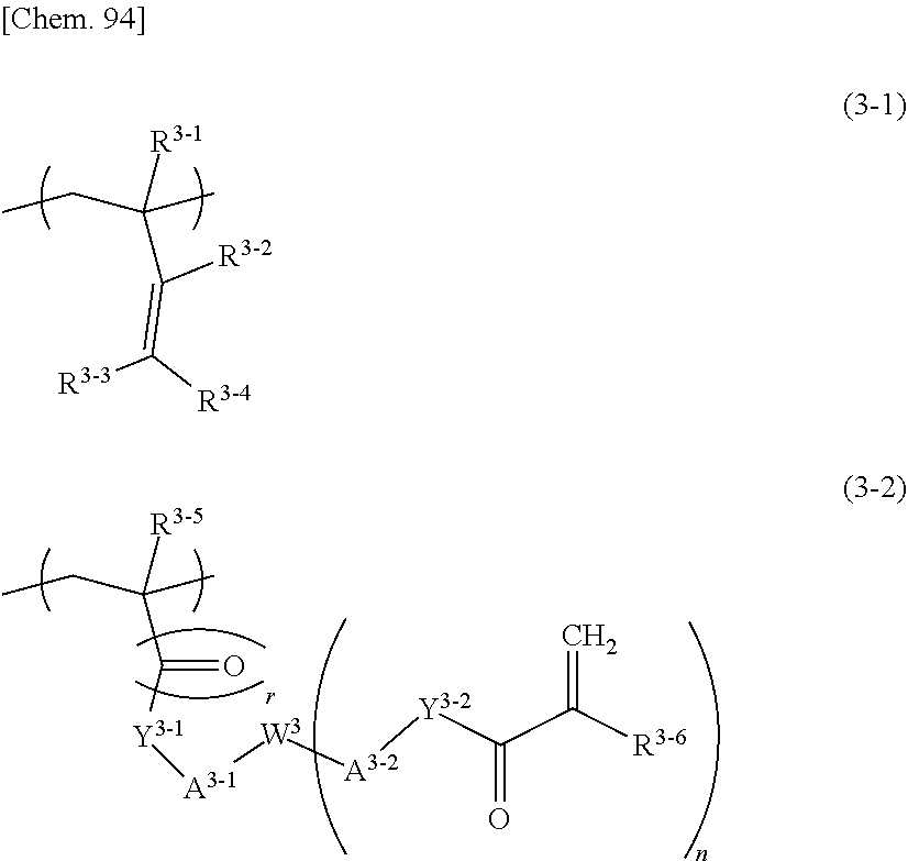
CCC(C)([R3-1])C(=C([R3-4])[R3-3])[R3-2].CCC(C)([R3-5])C(=O)[Y3-1][A3-1][W3][A3-2][Y3-2]C(C([R3-6])=C)=O
